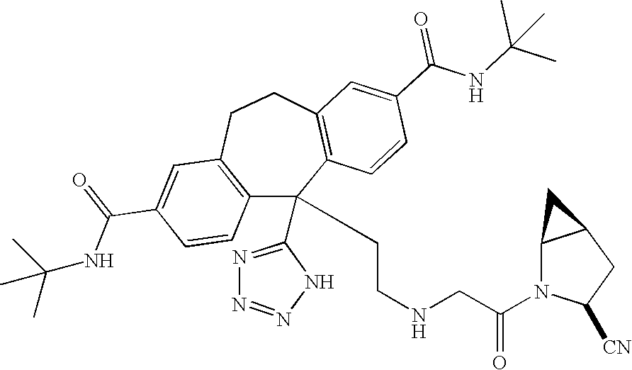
C1(C(=O)NC(C)(C)C)=CC2=C(C=C1)C(C1=NN=NN1)(CCNCC(N1C([CN])CC3C1C3)=O)C1=C(CC2)C=C(C(NC(C)(C)C)=O)C=C1
